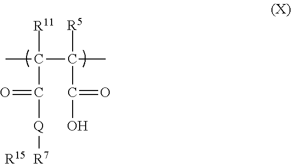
C(C(C)([R5])C(=O)O)(C)([R11])C(=O)[Q][R7].[R15]
